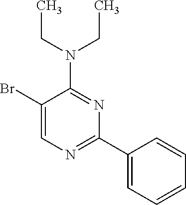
N(C1=NC(C2=CC=CC=C2)=NC=C1Br)(CC)CC
